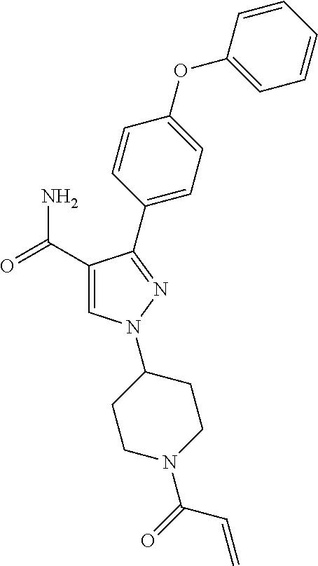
C1(C(=O)N)=CN(C2CCN(C(=O)C=C)CC2)N=C1C1=CC=C(OC2=CC=CC=C2)C=C1
